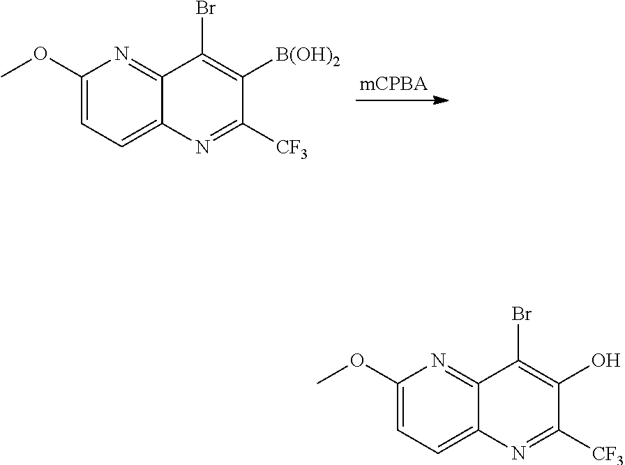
C1(OC)=CC=C2C(=N1)C(Br)=C(O)C([CF3])=N2.C1(OC)=CC=C2C(=N1)C(Br)=C([B(OH)2])C([CF3])=N2
